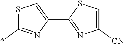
C1(C2=CSC(*)=N2)=NC([CN])=CS1
